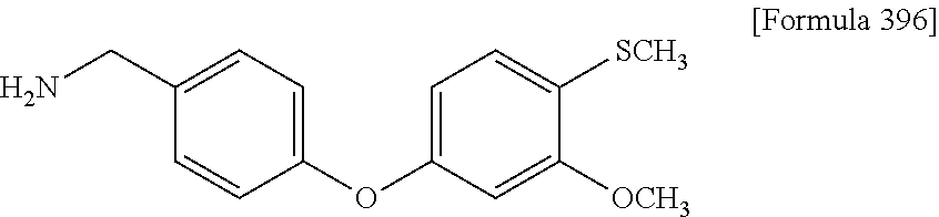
C1(OC2=CC=C([SCH3])C([OCH3])=C2)=CC=C(CN)C=C1
